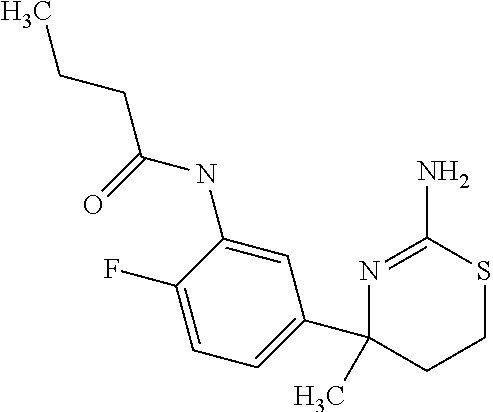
C(CC(=O)NC1=CC(C2(C)CCSC(N)=N2)=CC=C1F)C
